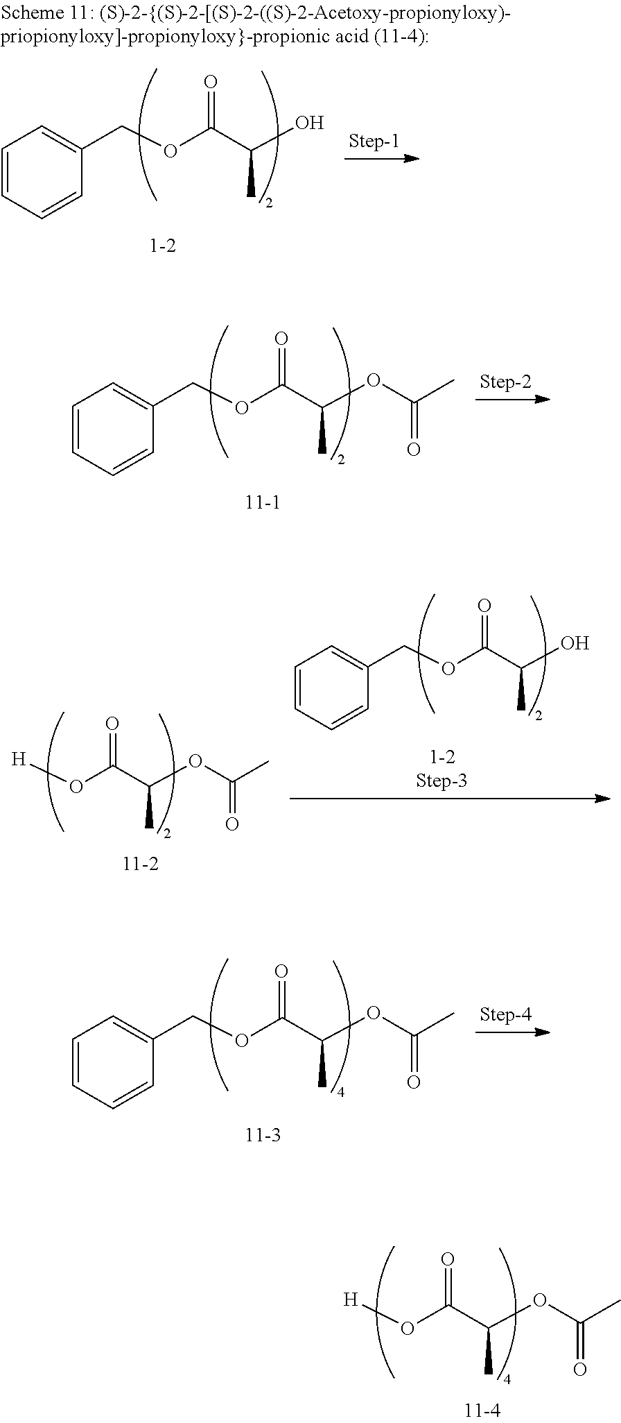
C1=CC=CC(COC(C(OC(C)=O)C)=O)=C1.C1=CC=CC(COC(C(O)C)=O)=C1.[H]OC(C(OC(C)=O)C)=O.C1=CC=CC(COC(C(OC(C)=O)C)=O)=C1.[H]OC(C(OC(C)=O)C)=O.C1=CC=CC(COC(C(O)C)=O)=C1
